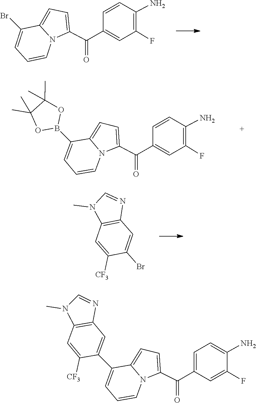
C1=C(C(C2=CC(F)=C(N)C=C2)=O)N2C(=C1)C(Br)=CC=C2.C1=C(C(C2=CC(F)=C(N)C=C2)=O)N2C=CC=C(B3OC(C)(C)C(C)(C)O3)C2=C1.C1=C([CF3])C(Br)=CC2=C1N(C)C=N2.C1=C(C(C2=CC=C3C(C4=CC5=C(C=C4[CF3])N(C)C=N5)=CC=CN32)=O)C=C(F)C(N)=C1
